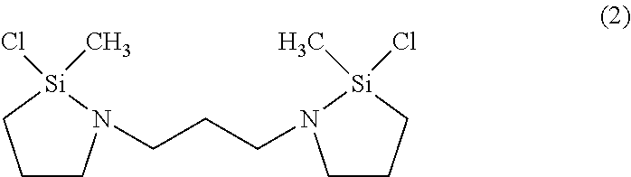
C1CN(CCCN2CCC[Si]2(Cl)C)[Si](Cl)(C)C1
